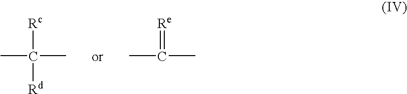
CC([Rd])([Rc])C.CC(=[Re])C
